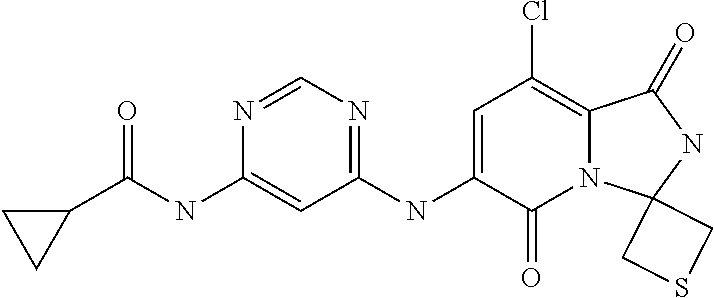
C1=C(NC2=NC=NC(NC(C3CC3)=O)=C2)C(=O)N2C(=C1Cl)C(=O)NC21CSC1
